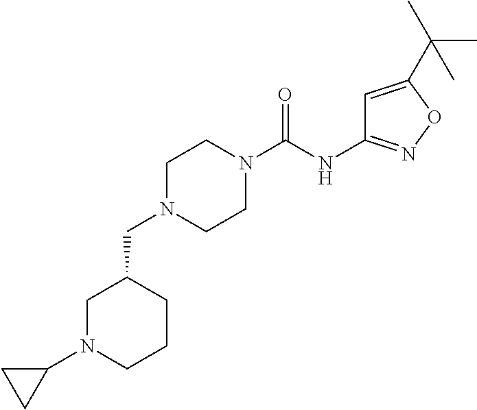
C1N(C2CC2)CCCC1CN1CCN(C(NC2=NOC(C(C)(C)C)=C2)=O)CC1
